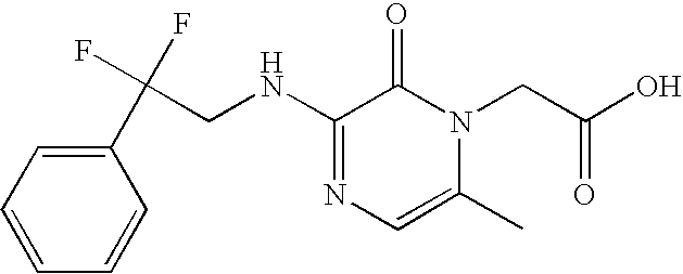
C1(C(F)(F)CNC2=NC=C(C)N(CC(O)=O)C2=O)=CC=CC=C1
